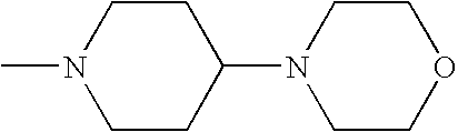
N1(C)CCC(N2CCOCC2)CC1
